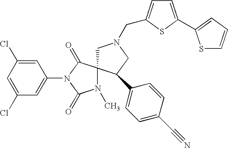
C1=C(Cl)C=C(N2C(=O)C3(N(C)C2=O)CN(CC2=CC=C(C4=CC=CS4)S2)CC3C2=CC=C(C#N)C=C2)C=C1Cl
